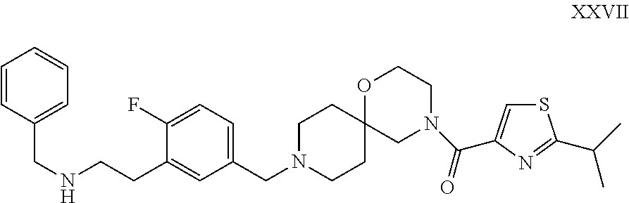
C1=CC(CNCCC2=CC(CN3CCC4(CC3)OCCN(C(=O)C3=CSC(C(C)C)=N3)C4)=CC=C2F)=CC=C1
